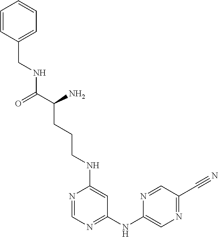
N1=CN=C(NC2=CN=C(C#N)C=N2)C=C1NCCCC(C(=O)NCC1=CC=CC=C1)N
